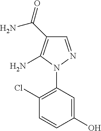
C1=NN(C2=C(Cl)C=CC(O)=C2)C(N)=C1C(=O)N
